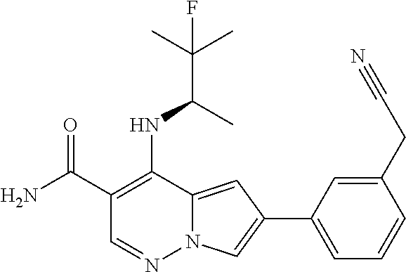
C1(C(N)=O)=C(NC(C(C)(C)F)C)C2=CC(C3=CC=CC(CC#N)=C3)=CN2N=C1
